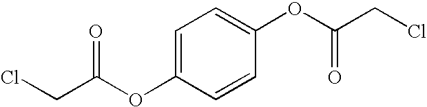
ClCC(OC1=CC=C(OC(CCl)=O)C=C1)=O
